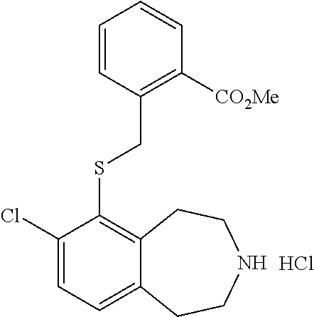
C1(Cl)=CC=C2C(=C1SCC1=C([CO2Me])C=CC=C1)CCNCC2.Cl
